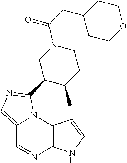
C12=CN=C(C3C(C)CCN(C(CC4CCOCC4)=O)C3)N1C1=C(N=C2)NC=C1
